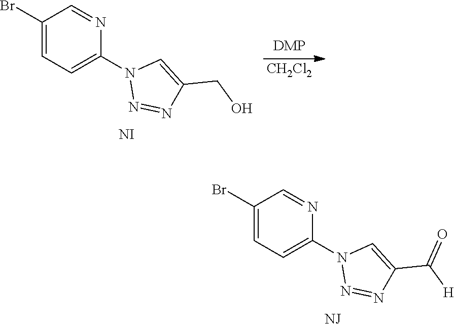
C1(Br)=CC=C(N2N=NC(C([H])=O)=C2)N=C1.[NJ].C1(Br)=CC=C(N2N=NC(CO)=C2)N=C1.[NI].[CH2Cl2]
